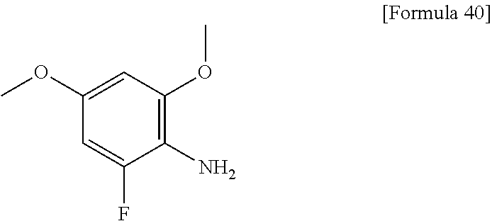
C1(N)=C(OC)C=C(OC)C=C1F
